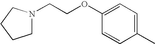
C1N(CCOC2=CC=C(C)C=C2)CCC1
